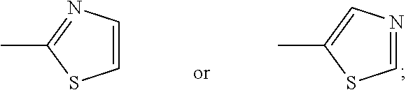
N1=CSC(C)=C1.C1=CSC(C)=N1
